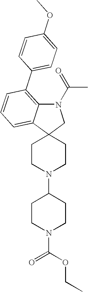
C1CN(C2CCN(C(OCC)=O)CC2)CCC12CN(C(=O)C)C1=C(C3=CC=C(OC)C=C3)C=CC=C21
